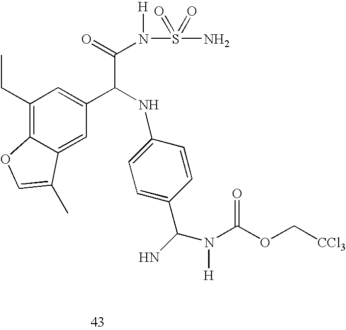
C1(CC)=C2C(=CC(C(NC3=CC=C(C(N)N(C(OC[CCl3])=O)[H])C=C3)C(=O)N(S(=O)(=O)N)[H])=C1)C(C)=CO2
